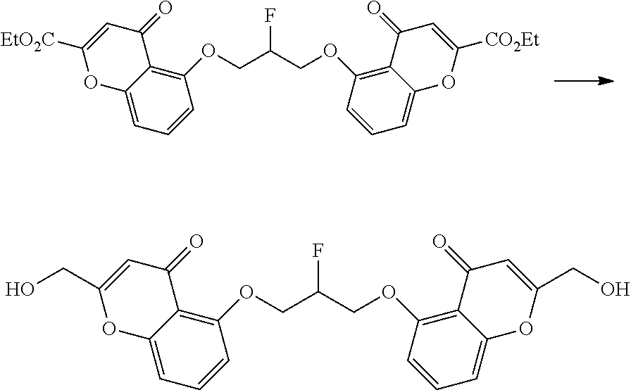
O(CC(COC1=C2C(=CC=C1)OC([EtO2C])=CC2=O)F)C1=C2C(=CC=C1)OC([CO2Et])=CC2=O.O(CC(COC1=C2C(=CC=C1)OC(CO)=CC2=O)F)C1=C2C(=CC=C1)OC(CO)=CC2=O
